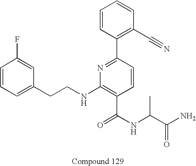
C1=CC(F)=CC(CCNC2=C(C(NC(C(N)=O)C)=O)C=CC(C3=C(C#N)C=CC=C3)=N2)=C1
